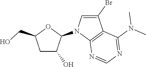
C1C(O)C(N2C3=C(C(Br)=C2)C(N(C)C)=NC=N3)OC1CO
